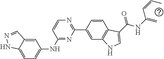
C1=C2C(=CC=C1NC1=NC(C3=CC4=C(C=C3)C(C(NC(=C)C=CC)=O)=CN4)=NC=C1)NN=C2
